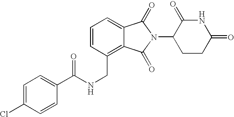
N(CC1=C2C(=CC=C1)C(=O)N(C1CCC(=O)NC1=O)C2=O)C(=O)C1=CC=C(Cl)C=C1
